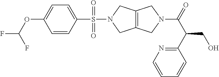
C1=CC(S(N2CC3=C(C2)CN(C(=O)C(C2=NC=CC=C2)CO)C3)(=O)=O)=CC=C1OC(F)F
